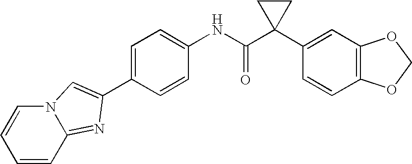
C1(NC(C2(C3=CC4=C(C=C3)OCO4)CC2)=O)=CC=C(C2=CN3C(=N2)C=CC=C3)C=C1
